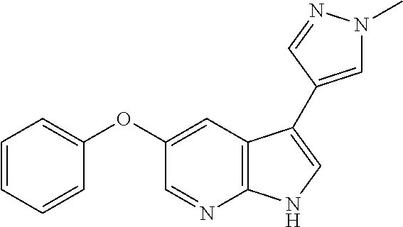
C1=NC2=C(C=C1OC1=CC=CC=C1)C(C1=CN(C)N=C1)=CN2
